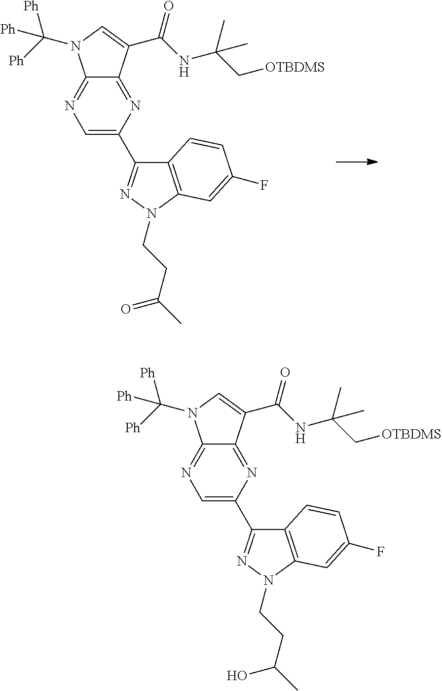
C12=NC=C(C3=NN(CCC(=O)C)C4=C3C=CC(F)=C4)N=C1C(C(NC(C[OTBDMS])(C)C)=O)=CN2C([Ph])([Ph])[Ph].C12=NC=C(C3=NN(CCC(O)C)C4=C3C=CC(F)=C4)N=C1C(C(NC(C[OTBDMS])(C)C)=O)=CN2C([Ph])([Ph])[Ph]
